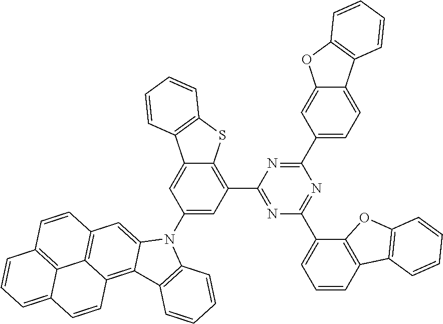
C1(C2=CC=C3C(=C2)OC2=C3C=CC=C2)=NC(C2=C3C(=CC(N4C5=CC6=C7C(=C5C5=C4C=CC=C5)C=CC4=CC=CC(=C74)C=C6)=C2)C2=C(S3)C=CC=C2)=NC(C2=CC=CC3=C2OC2=C3C=CC=C2)=N1
